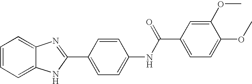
C12=CC=CC=C1N=C(C1=CC=C(NC(C3=CC=C(OC)C(OC)=C3)=O)C=C1)N2
